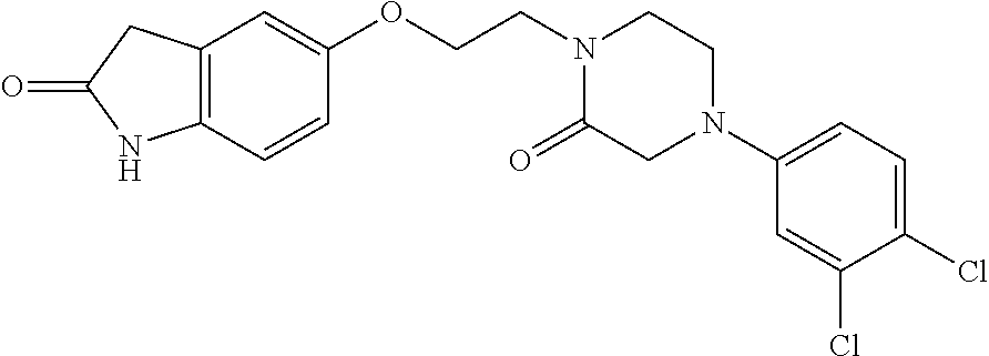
C12=C(C=CC(OCCN3C(=O)CN(C4=CC=C(Cl)C(Cl)=C4)CC3)=C1)NC(=O)C2
